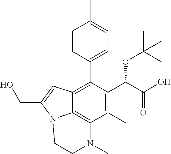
C1=CC(C2=C3C4=C(C(C)=C2C(C(=O)O)OC(C)(C)C)N(C)CCN4C(CO)=C3)=CC=C1C
